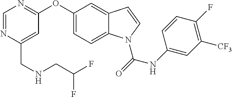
C(C1=CC(OC2=CC=C3C(=C2)C=CN3C(NC2=CC([CF3])=C(F)C=C2)=O)=NC=N1)NCC(F)F
